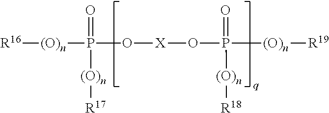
[R16][(O)n]P(=O)([(O)n][R17])O[X]OP(=O)([(O)n][R18])[(O)n][R19]
